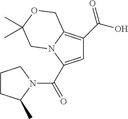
C1=C(C(N2CCCC2C)=O)N2C(=C1C(O)=O)COC(C)(C)C2
